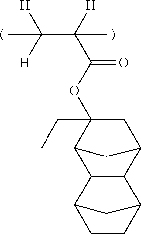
C12CC(CC)(OC(=O)C(C([H])([H])C)([H])C)C(C1)C1C2C2CCC1C2
